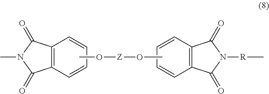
C12=C(C=CC=C1)C(=O)N(C)C2=O.CO[Z]OC.C12=C(C=CC=C1)C(=O)N([R]C)C2=O
